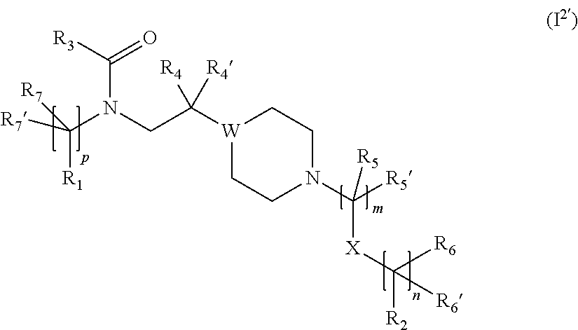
[W]1(C(CN(C(=O)[R3])C([R7])([R1])[R7])([R4])[R4])CCN(C([R5])([X]C([R2])([R6])[R6])[R5])CC1
